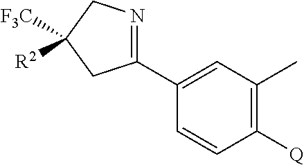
C1(C2=NCC([F3C])([R2])C2)=CC(C)=C([Q])C=C1
